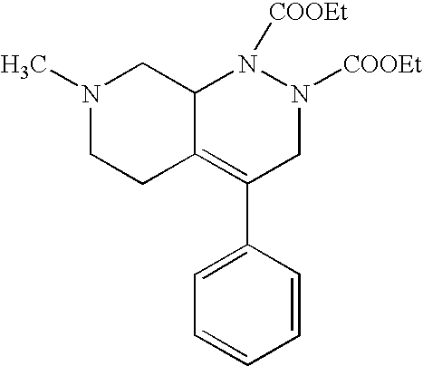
N1(C)CCC2=C(C3=CC=CC=C3)CN([COOEt])N([COOEt])C2C1
